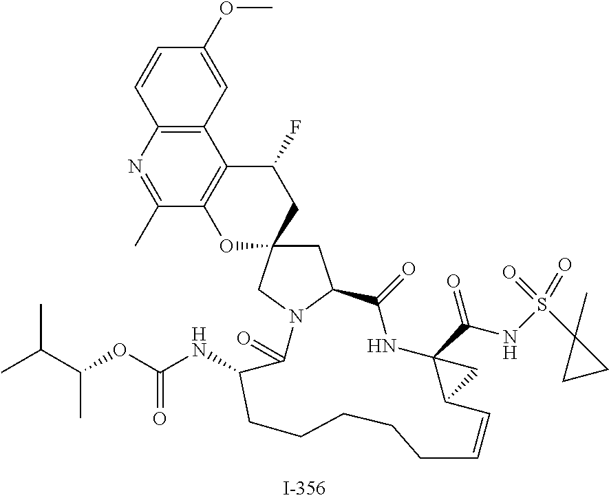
C1=CC2=C(C=C1OC)C1=C(C(C)=N2)OC2(CC1F)CC1N(C2)C(=O)C(NC(=O)OC(C(C)C)C)CCCCCC=CC2C(C(NS(C3(C)CC3)(=O)=O)=O)(NC1=O)C2
